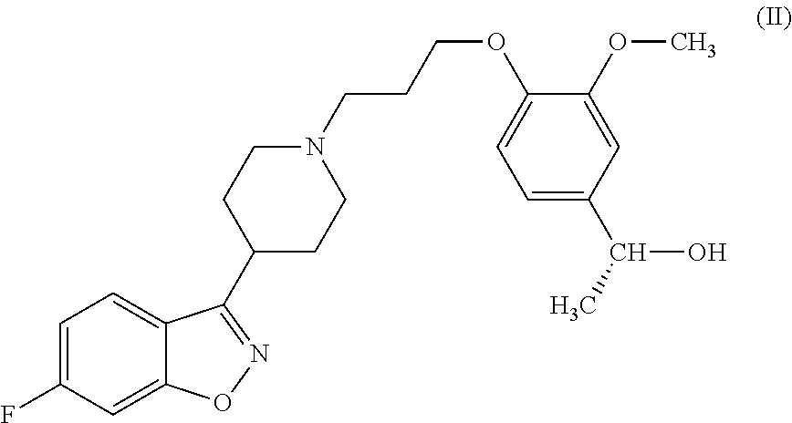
C1=C(F)C=C2C(=C1)C(C1CCN(CCCOC3=CC=C(C(C)O)C=C3OC)CC1)=NO2
